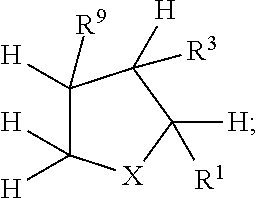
C1([H])([R9])C([H])([H])[X]C([H])([R1])C1([H])[R3]
